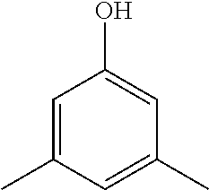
C1=C(C)C=C(C)C=C1O
